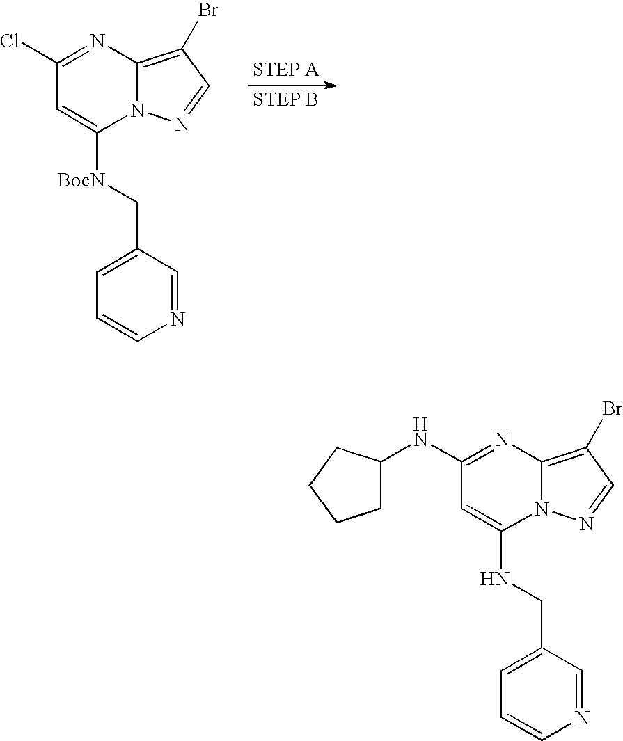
C1(Cl)=NC2=C(Br)C=NN2C([BocN]CC2=CC=CN=C2)=C1.C1(NC2CCCC2)=NC2=C(Br)C=NN2C(NCC2=CC=CN=C2)=C1
